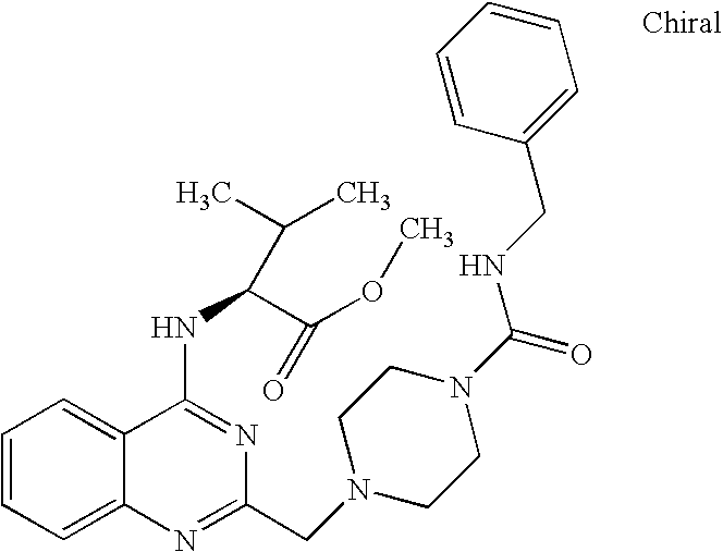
C1=CC=C2C(=C1)C(NC(C(OC)=O)C(C)C)=NC(CN1CCN(C(=O)NCC3=CC=CC=C3)CC1)=N2
